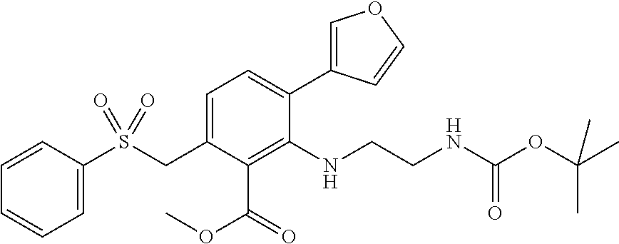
C1=CC(S(CC2=CC=C(C3=COC=C3)C(NCCNC(OC(C)(C)C)=O)=C2C(=O)OC)(=O)=O)=CC=C1
